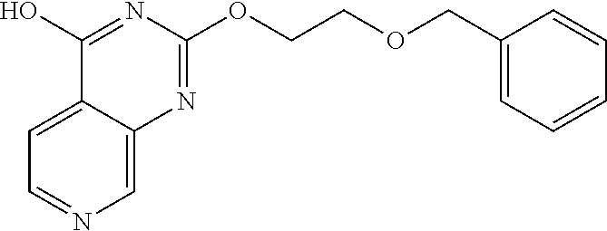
C1=NC=C2C(=C1)C(O)=NC(OCCOCC1=CC=CC=C1)=N2
